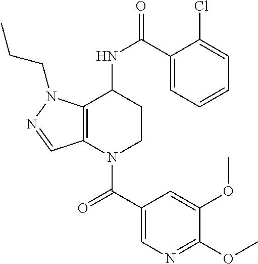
C(=O)(N1CCC(NC(=O)C2=CC=CC=C2Cl)C2=C1C=NN2CCC)C1=CN=C(OC)C(OC)=C1
